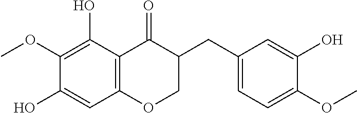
C12=C(C(O)=C(OC)C(O)=C1)C(=O)C(CC1=CC=C(OC)C(O)=C1)CO2
